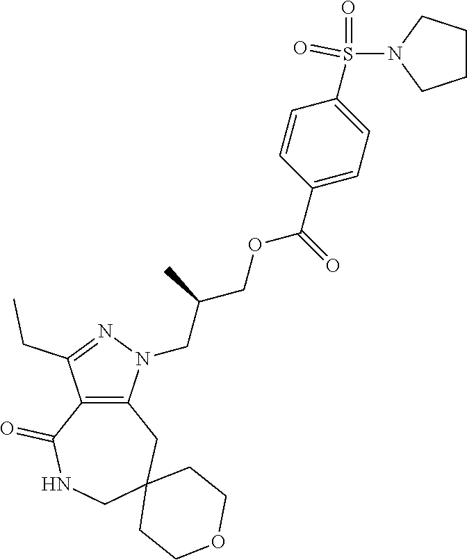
C12=C(N(CC(COC(C3=CC=C(S(=O)(=O)N4CCCC4)C=C3)=O)C)N=C1CC)CC1(CNC2=O)CCOCC1
